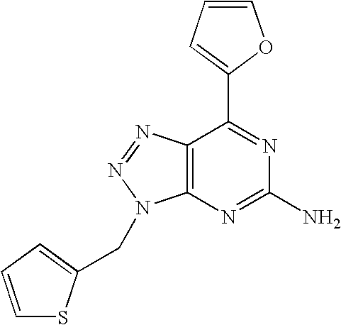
C1=CC=C(C2=NC(N)=NC3=C2N=NN3CC2=CC=CS2)O1
